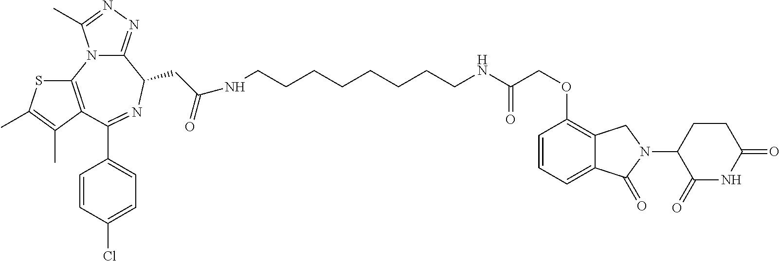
C12=NN=C(C)N1C1=C(C(C3=CC=C(Cl)C=C3)=NC2CC(NCCCCCCCCNC(=O)COC2=C3C(=CC=C2)C(=O)N(C2C(=O)NC(=O)CC2)C3)=O)C(C)=C(C)S1
